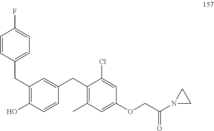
C1(CC2=CC=C(F)C=C2)=C(O)C=CC(CC2=C(C)C=C(OCC(N3CC3)=O)C=C2Cl)=C1
